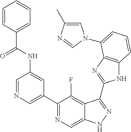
C1=NC=C(C2=NC=C3C(=C2F)C(C2=NC4=C(N2)C=CC=C4N2C=C(C)N=C2)=NN3)C=C1NC(C1=CC=CC=C1)=O
